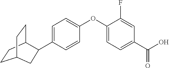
C1=C(C2C3CCC(CC3)C2)C=CC(OC2=CC=C(C(O)=O)C=C2F)=C1
